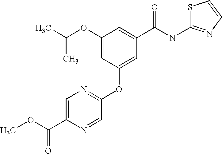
C(C)(C)OC1=CC(OC2=NC=C(C(OC)=O)N=C2)=CC(C(NC2=NC=CS2)=O)=C1
